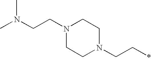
CN(CCN1CCN(CC*)CC1)C
